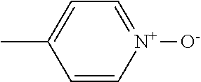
C1=C[N+]([O-])=CC=C1C
